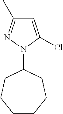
C1=C(Cl)N(C2CCCCCC2)N=C1C
